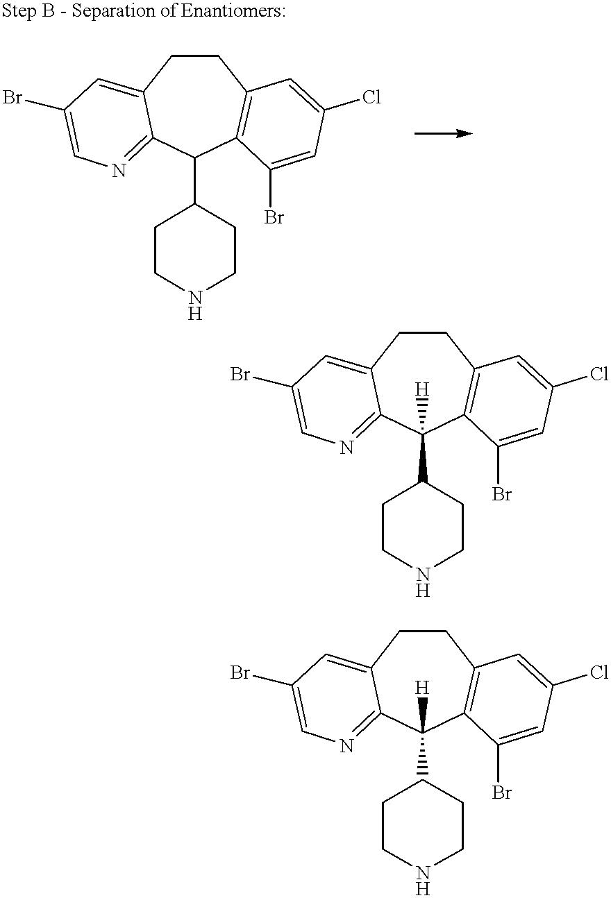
C1CC2=CC(Br)=CN=C2C(C2CCNCC2)C2=C1C=C(Cl)C=C2Br.C1CC2=CC(Br)=CN=C2C(C2CCNCC2)([H])C2=C1C=C(Cl)C=C2Br.C1CC2=CC(Br)=CN=C2C(C2CCNCC2)([H])C2=C1C=C(Cl)C=C2Br
